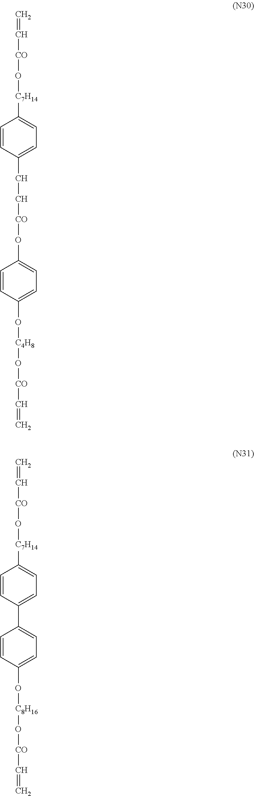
C=C[CO]O[C7H14]C1=CC=C(CC[CO]OC2=CC=C(O[C4H8]O[CO]C=C)C=C2)C=C1.C=C[CO]O[C7H14]C1=CC=C(C2=CC=C(O[C8H16]O[CO]C=C)C=C2)C=C1
